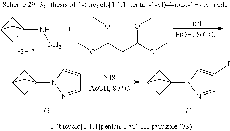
C12(NN)CC(C1)C2.Cl.COC(CC(OC)OC)OC.[NIS].C1=NN(C23CC(C2)C3)C=C1I.C1=NN(C23CC(C2)C3)C=C1
